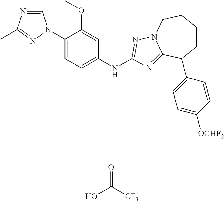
C1=NC(C)=NN1C1=CC=C(NC2=NN3CCCCC(C4=CC=C([OCHF2])C=C4)C3=N2)C=C1OC.OC([CF3])=O
